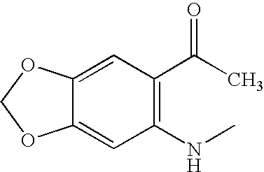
C1(NC)=C(C(C)=O)C=C2C(=C1)OCO2
